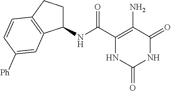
C(C1=C(N)C(=O)NC(=O)N1)(=O)NC1CCC2=C1C=C([Ph])C=C2
